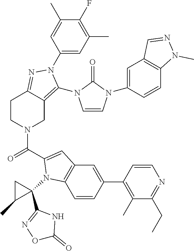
C1(F)=C(C)C=C(N2C(N3C=CN(C4=CC5=C(C=C4)N(C)N=C5)C3=O)=C3CN(C(=O)C4=CC5=C(C=CC(C6=C(C)C(CC)=NC=C6)=C5)N4C4(C5=NOC(=O)N5)CC4C)CCC3=N2)C=C1C
